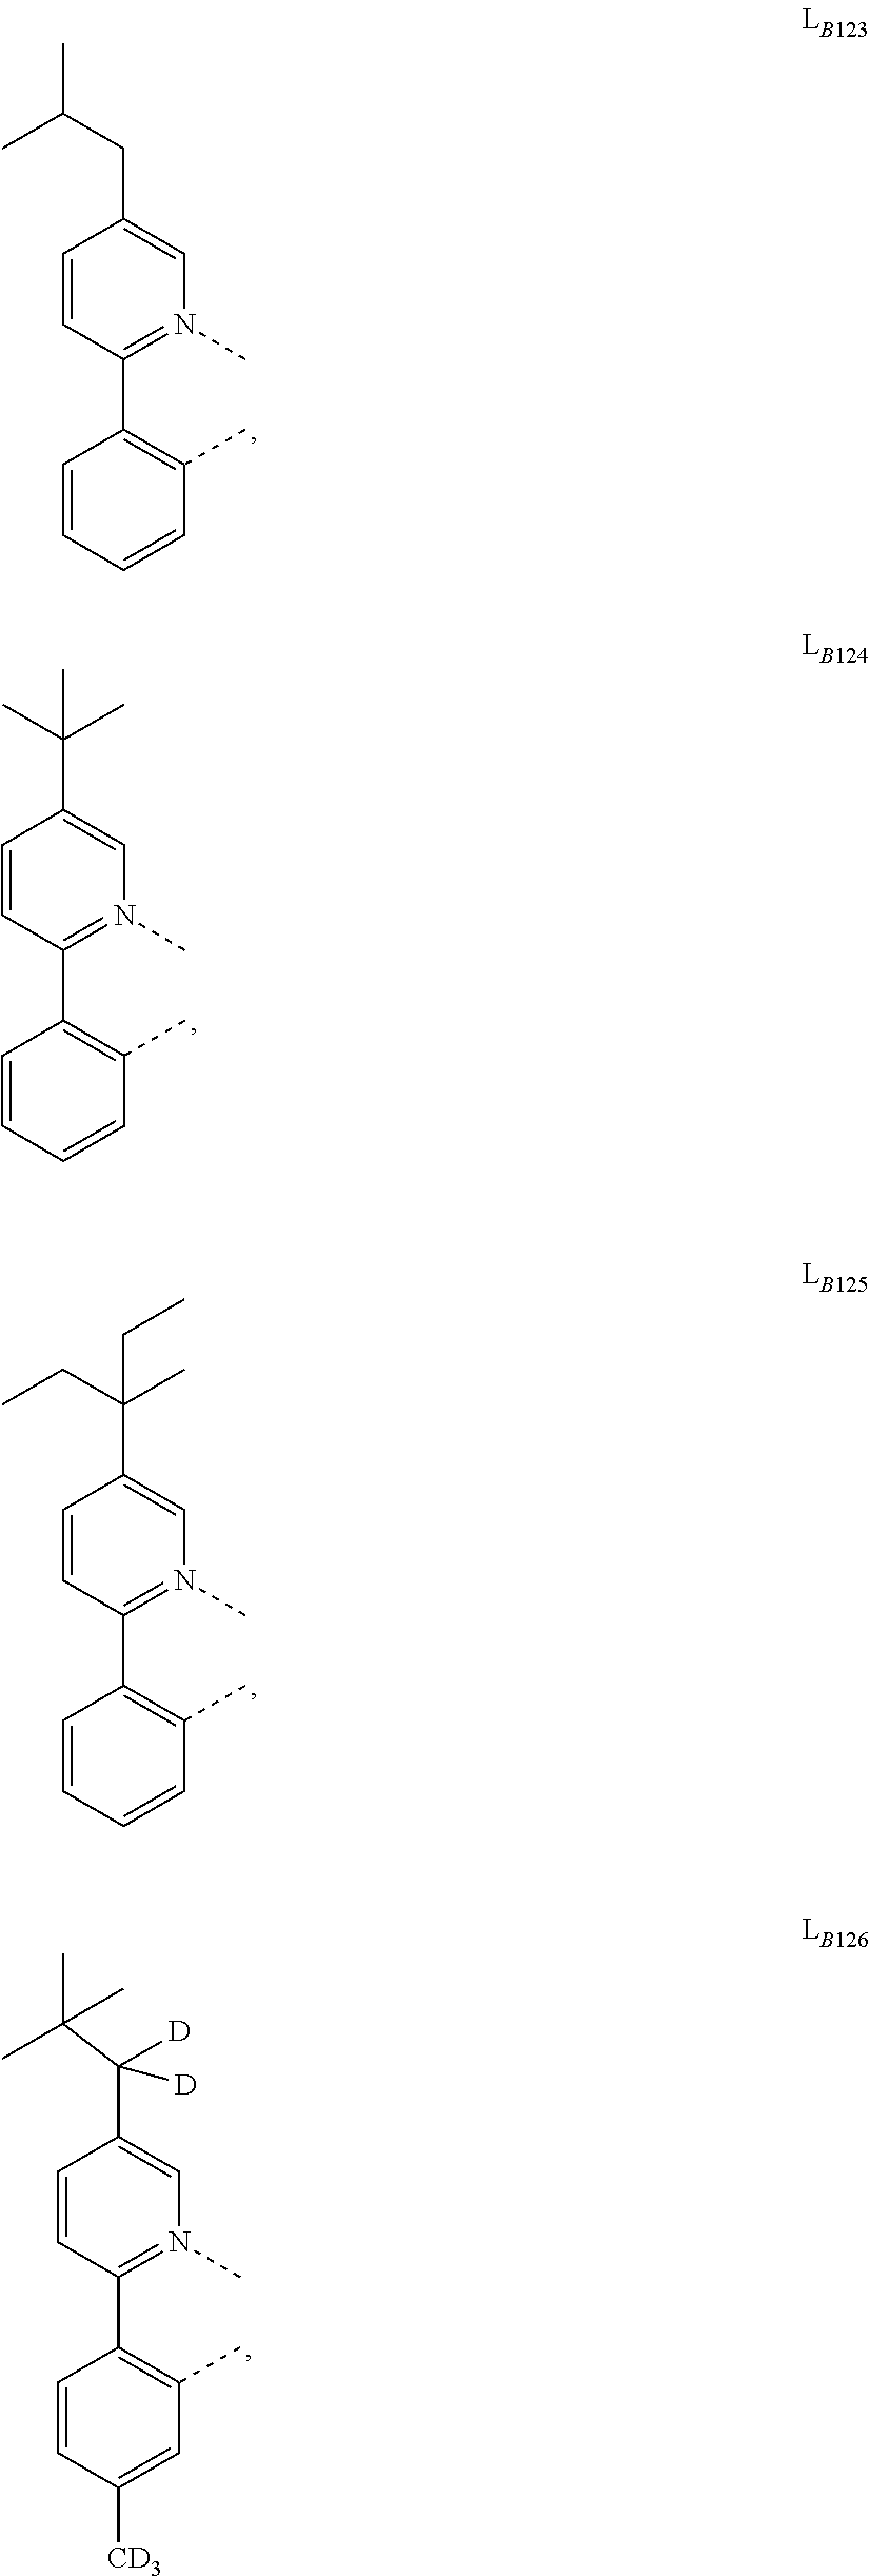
C1=CC(C2=C(C)C=CC=C2)=N(C)C=C1CC(C)C.C1=CC(C2=C(C)C=CC=C2)=N(C)C=C1C(C)(C)C.C1=CC(C2=C(C)C=CC=C2)=N(C)C=C1C(CC)(C)CC.C1=CC(C2=C(C)C=C([CD3])C=C2)=N(C)C=C1C(C(C)(C)C)([D])[D]
